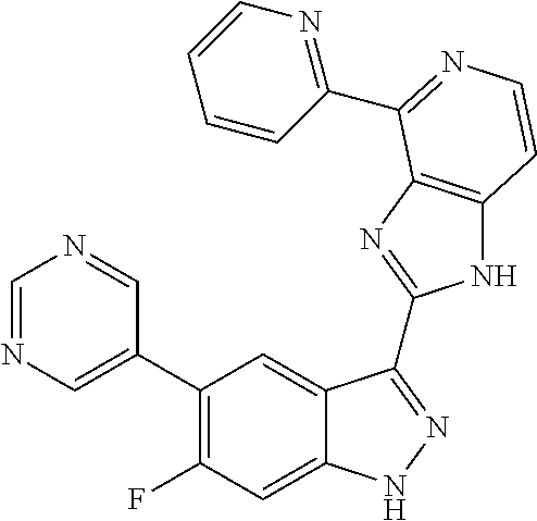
C1=C(C2=C(F)C=C3C(=C2)C(C2=NC4=C(N2)C=CN=C4C2=NC=CC=C2)=NN3)C=NC=N1
